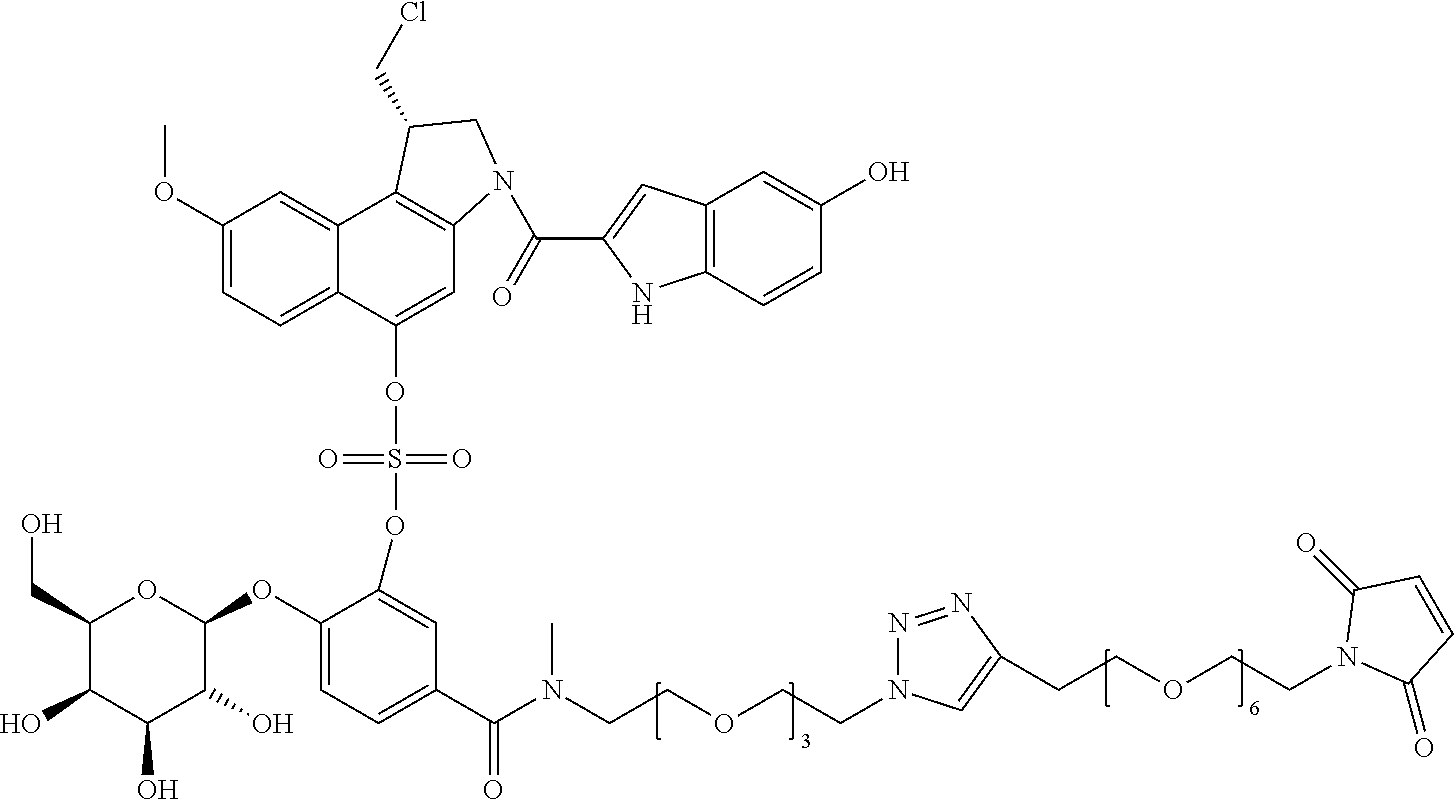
C1(CO)C(O)C(O)C(O)C(OC2=CC=C(C(N(CCOCCN3N=NC(CCOCCN4C(=O)C=CC4=O)=C3)C)=O)C=C2OS(=O)(=O)OC2=CC3=C(C4=CC(OC)=CC=C24)C(CCl)CN3C(=O)C2=CC3=C(N2)C=CC(O)=C3)O1
